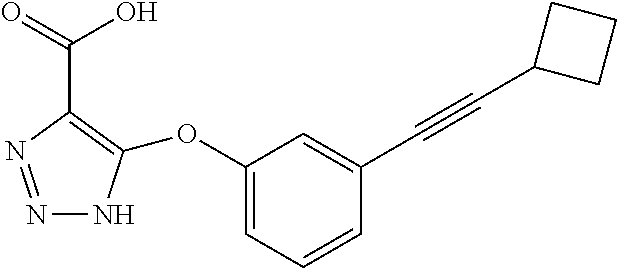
N1=NC(C(O)=O)=C(OC2=CC=CC(C#CC3CCC3)=C2)N1
